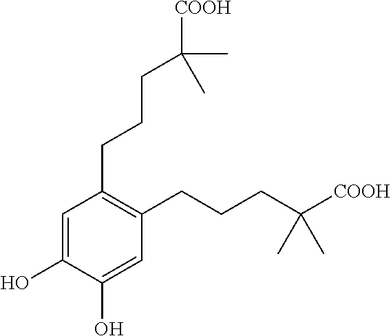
C1=C(O)C(O)=CC(CCCC([COOH])(C)C)=C1CCCC(C)(C)[COOH]
